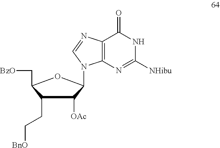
C1(CC[BnO])C([OAc])C(N2C3=C(C(=O)NC([NHibu])=N3)N=C2)OC1C[BzO]
